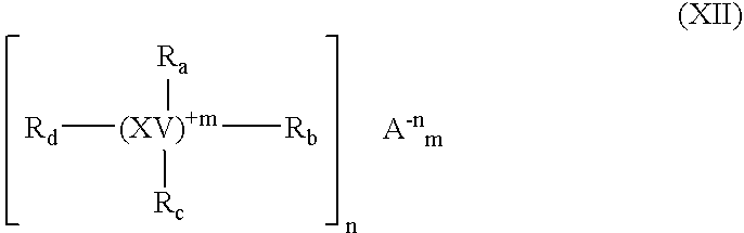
[Ra][(XV)+m]([Rd])([Rb])[Rc]
